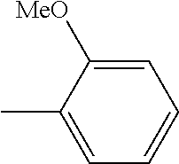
C1=C([MeO])C(C)=CC=C1
